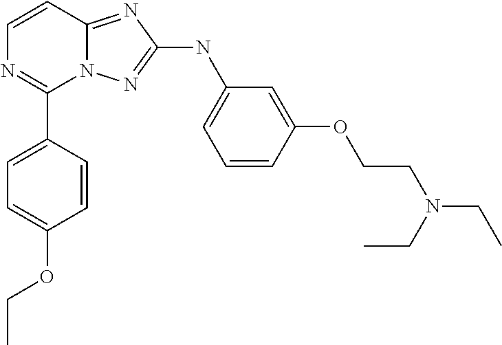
C1=CN=C(C2=CC=C(OCC)C=C2)N2C1=NC(NC1=CC=CC(OCCN(CC)CC)=C1)=N2
